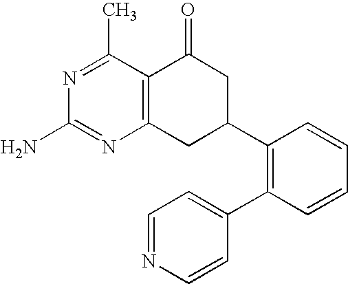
C12=C(C(C)=NC(N)=N1)C(=O)CC(C1=C(C3=CC=NC=C3)C=CC=C1)C2
